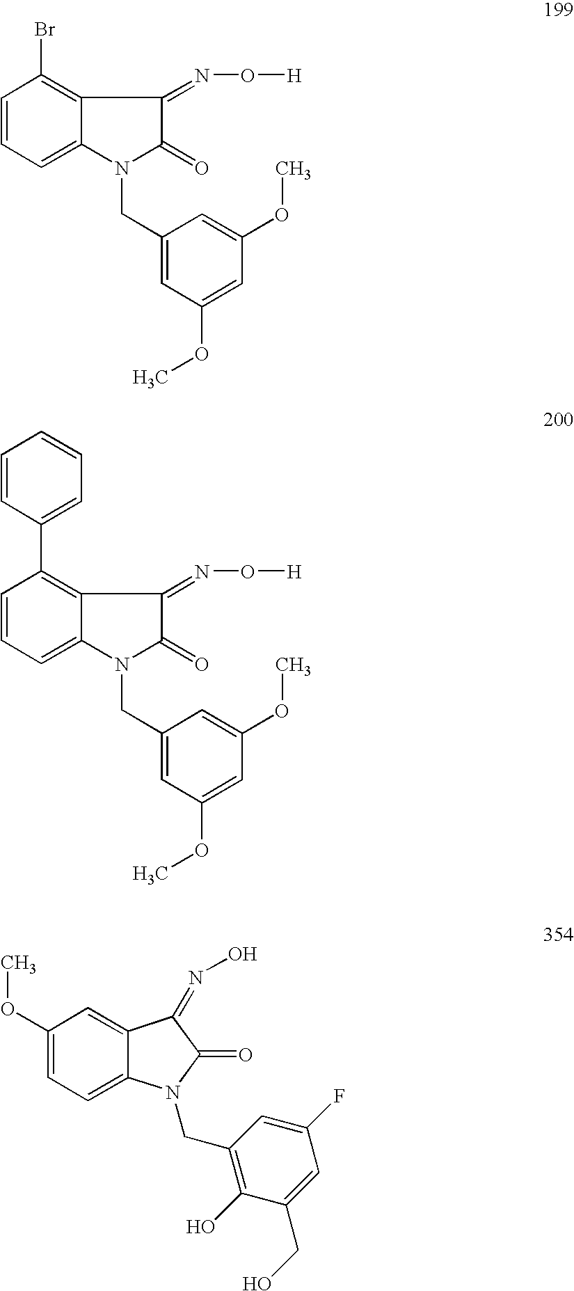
C12=C(Br)C=CC=C1N(CC1=CC(OC)=CC(OC)=C1)C(=O)C2=NO[H].C12=C(C3=CC=CC=C3)C=CC=C1N(CC1=CC(OC)=CC(OC)=C1)C(=O)C2=NO[H].C12=CC(OC)=CC=C1N(CC1=C(O)C(CO)=CC(F)=C1)C(=O)C2=NO
